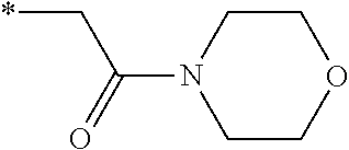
C(C(N1CCOCC1)=O)*
